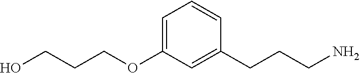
C1=C(OCCCO)C=C(CCCN)C=C1
